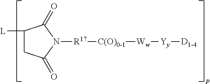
[L]C1CC(=O)N([R17][C(O)0-1][Ww][Yy][D1-4])C1=O
